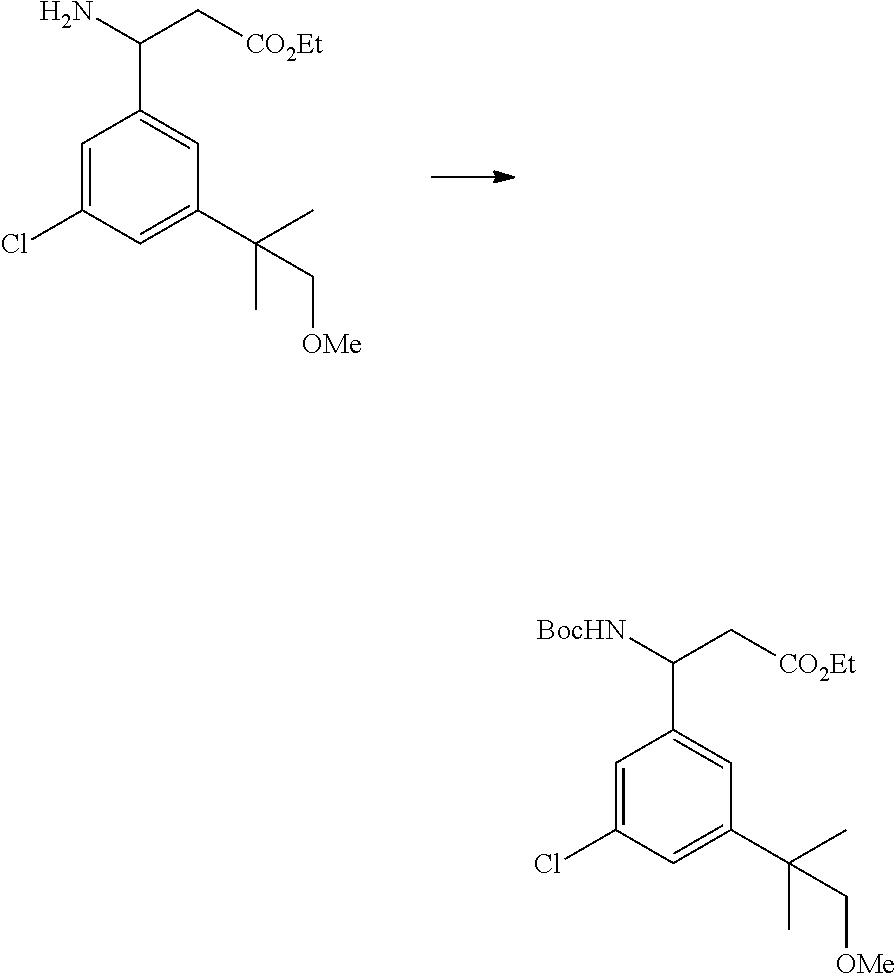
C1=C(Cl)C=C(C(C)(C)C[OMe])C=C1C(C[CO2Et])N.C1=C(Cl)C=C(C(C)(C)C[OMe])C=C1C(C[CO2Et])[BocHN]
